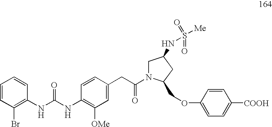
C1=CC(Br)=C(NC(=O)NC2=C([OMe])C=C(CC(=O)N3CC(NS(=O)(=O)[Me])CC3COC3=CC=C([COOH])C=C3)C=C2)C=C1
